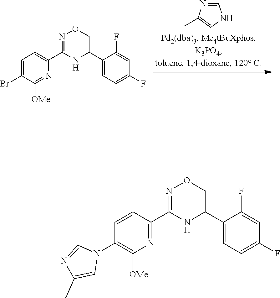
C1=C(Br)C([OMe])=NC(C2=NOCC(C3=CC=C(F)C=C3F)N2)=C1.C1=NC(C)=CN1.C1=CC(C2=NOCC(C3=CC=C(F)C=C3F)N2)=NC([OMe])=C1N1C=NC(C)=C1
